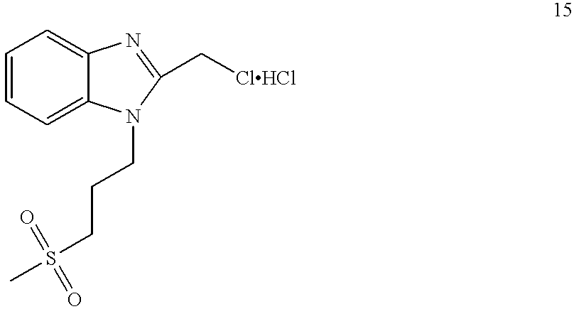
C1=CC=C2C(=C1)N=C(C[ClHCl])N2CCCS(C)(=O)=O
